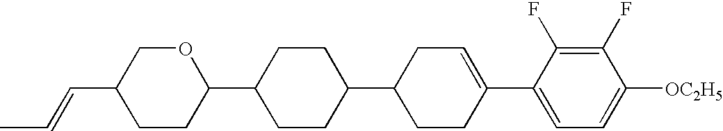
C1(F)=C(F)C(C2=CCC(C3CCC(C4CCC(C=CC)CO4)CC3)CC2)=CC=C1[OC2H5]
